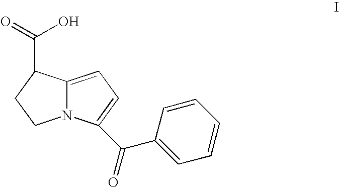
N12C(=CC=C1C(=O)C1=CC=CC=C1)C(C(=O)O)CC2
